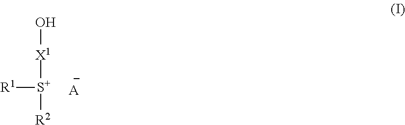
O[X1][S+]([R2])[R1].[A]
